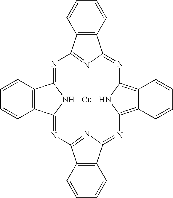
C1=CC2=C(C=C1)C1=NC3=NC(=NC4=C5C(=C(N4)N=C4C6=C(C=CC=C6)C(=N4)N=C2N1)C=CC=C5)C1=C3C=CC=C1.[Cu]
